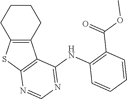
C12=C(CCCC1)C1=C(S2)N=CN=C1NC1=C(C(=O)OC)C=CC=C1
